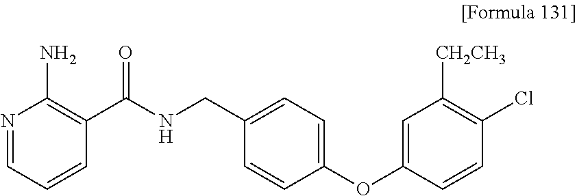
N1=CC=CC(C(NCC2=CC=C(OC3=CC([CH2CH3])=C(Cl)C=C3)C=C2)=O)=C1N
